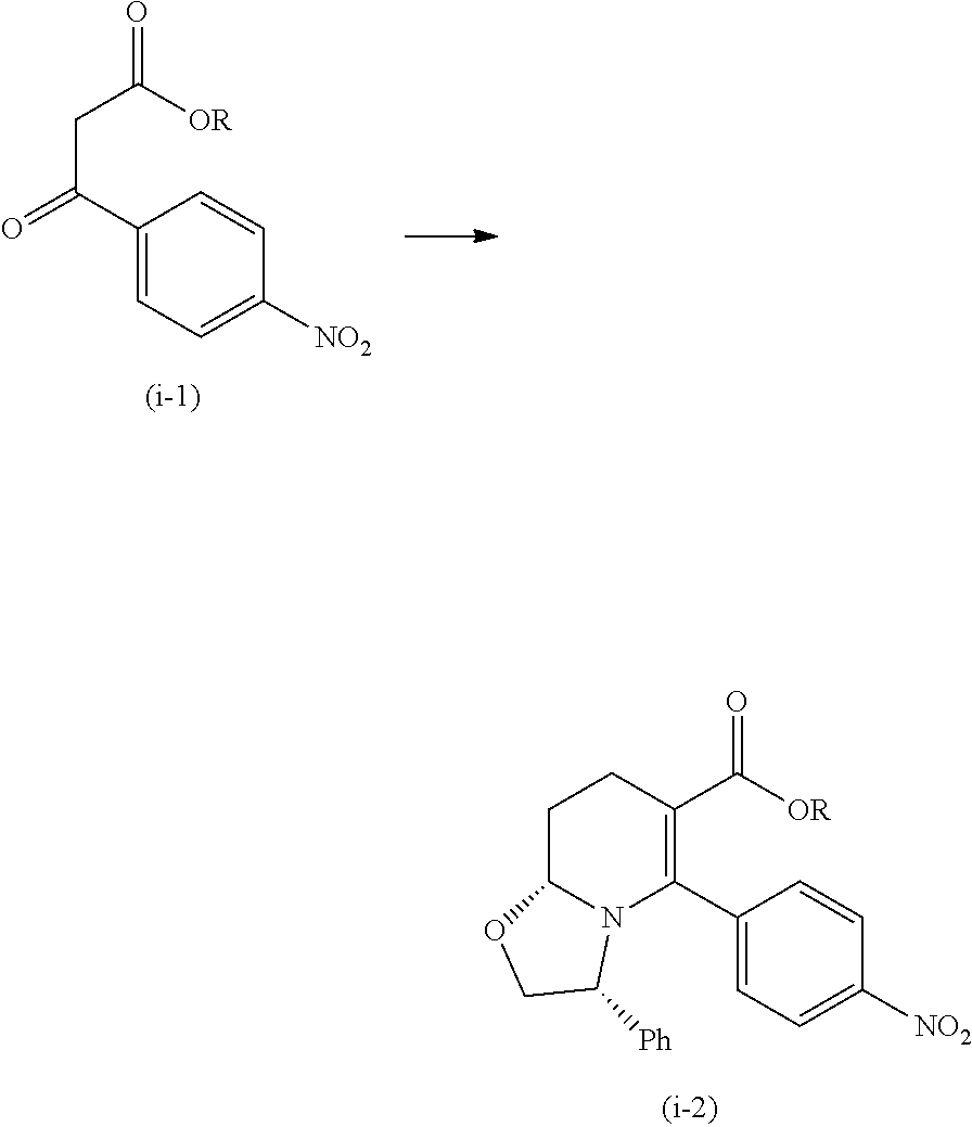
C1(C2=C(C(=O)[OR])CCC3N2C([Ph])CO3)=CC=C([NO2])C=C1.C1=CC([NO2])=CC=C1C(=O)CC(=O)[OR]
